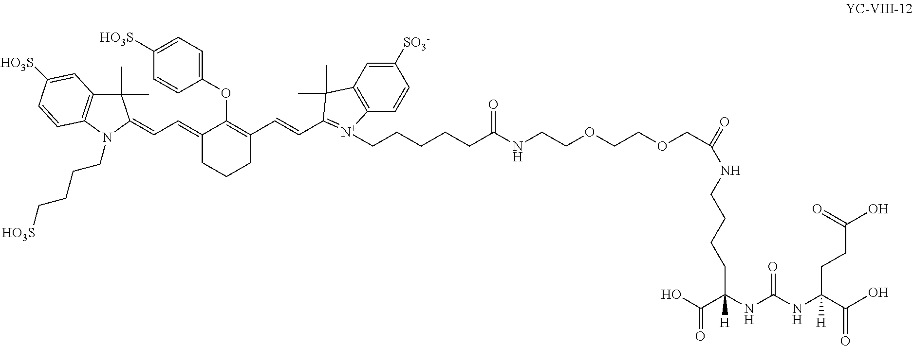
C(CCC(=O)O)(C(=O)O)(NC(=O)NC(C(O)=O)([H])CCCCNC(=O)COCCOCCNC(CCCCC[N+]1=C(C=CC2=C(OC3=CC=C([HO3S])C=C3)C(=CC=C3N(CCCC[HO3S])C4=C(C=C([HO3S])C=C4)C3(C)C)CCC2)C(C)(C)C2=C1C=CC([SO3-])=C2)=O)[H]
